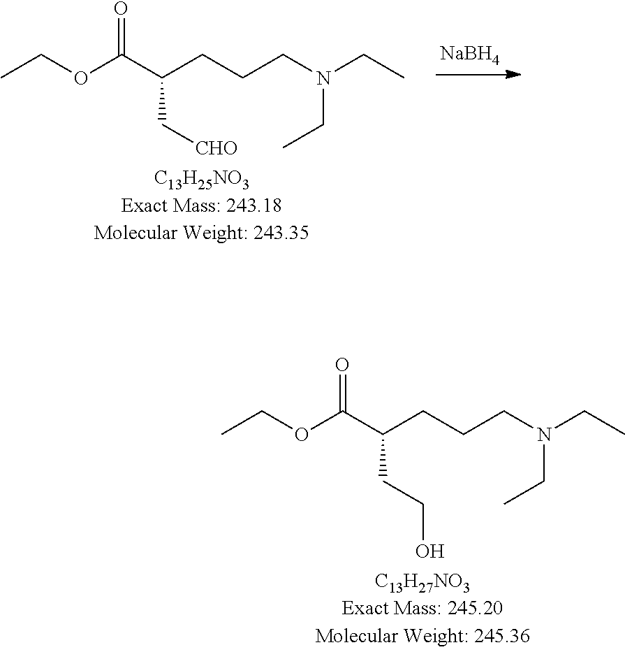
CCOC(C(CCCN(CC)CC)C[CHO])=O.[NaBH4].CCOC(C(CCCN(CC)CC)CCO)=O
